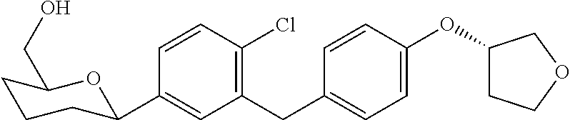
C1=CC(Cl)=C(CC2=CC=C(OC3CCOC3)C=C2)C=C1C1CCCC(CO)O1
